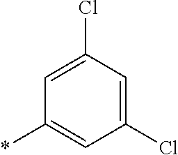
C1(*)=CC(Cl)=CC(Cl)=C1
